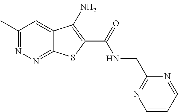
C1(C)=NN=C2C(=C1C)C(N)=C(C(=O)NCC1=NC=CC=N1)S2
